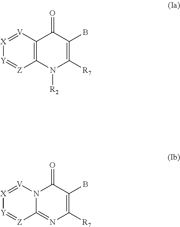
C12=C([V]=[X][Y]=[Z]1)C(=O)C(B)=C([R7])N2[R2].C12=NC([R7])=C(B)C(=O)N1[V]=[X][Y]=[Z]2
